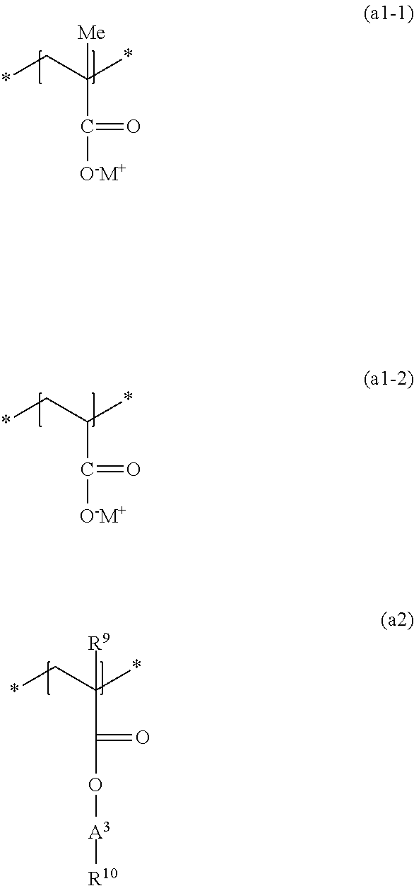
*CC(*)(C([O-M+])=O)[Me].*CC(*)C([O-M+])=O.*CC(*)(C(O[A3][R10])=O)[R9]
